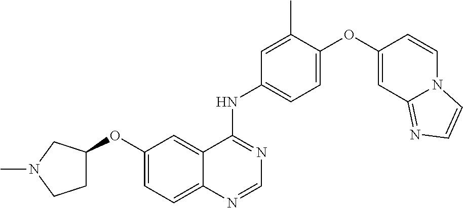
C1=C(OC2=CC3=NC=CN3C=C2)C(C)=CC(NC2=NC=NC3=CC=C(OC4CCN(C)C4)C=C23)=C1
